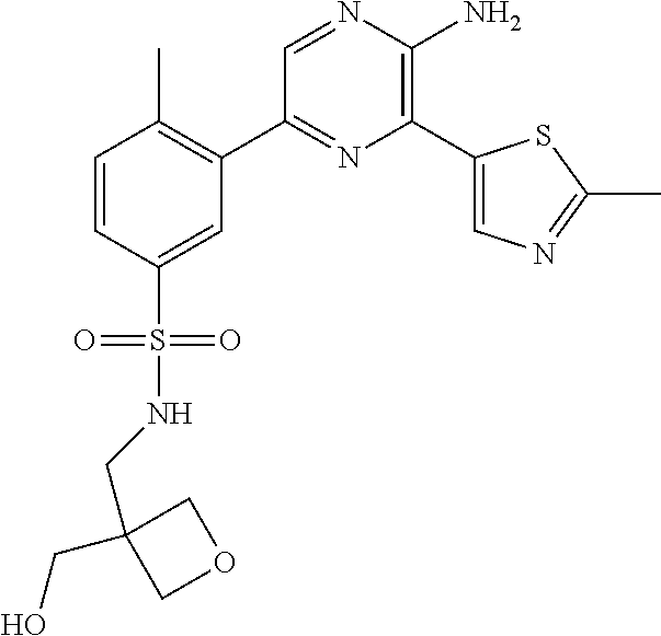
C1(C2=C(C)C=CC(S(=O)(=O)NCC3(CO)COC3)=C2)=NC(C2=CN=C(C)S2)=C(N)N=C1
